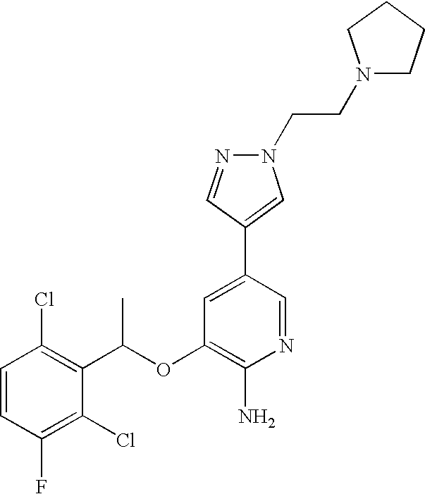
C1=CC(Cl)=C(C(OC2=C(N)N=CC(C3=CN(CCN4CCCC4)N=C3)=C2)C)C(Cl)=C1F
